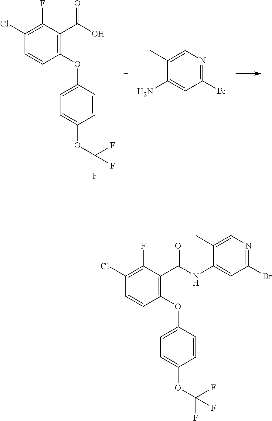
C1(OC2=CC=C(OC(F)(F)F)C=C2)=C(C(O)=O)C(F)=C(Cl)C=C1.C1(Br)=NC=C(C)C(N)=C1.C1(OC2=CC=C(OC(F)(F)F)C=C2)=C(C(NC2=CC(Br)=NC=C2C)=O)C(F)=C(Cl)C=C1
